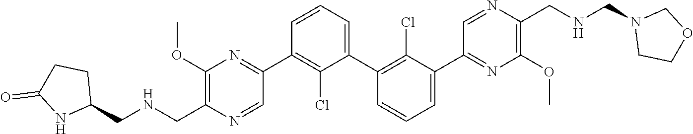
C1(C2=NC(OC)=C(C[HN]CC3CCC(=O)N3)N=C2)=C(Cl)C(C2=C(Cl)C(C3=NC(OC)=C(CNCN4CCOC4)N=C3)=CC=C2)=CC=C1
